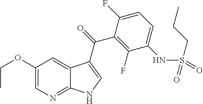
C1(OCC)=CN=C2C(=C1)C(C(=O)C1=C(F)C(NS(=O)(CCC)=O)=CC=C1F)=CN2
